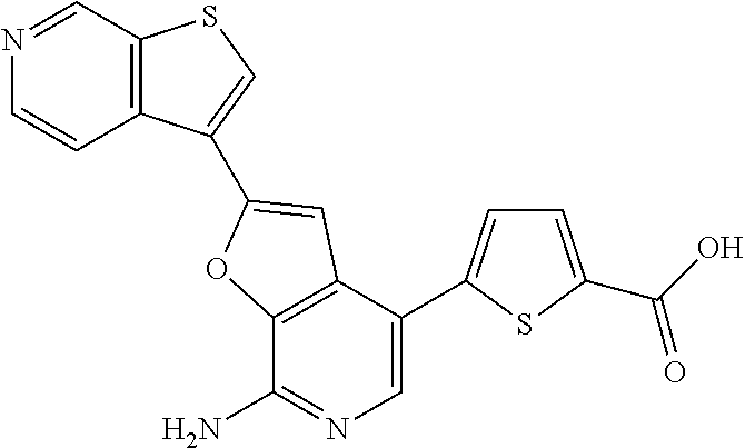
N1=CC2=C(C=C1)C(C1=CC3=C(C(N)=NC=C3C3=CC=C(C(=O)O)S3)O1)=CS2
